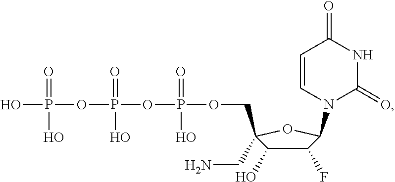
C1(F)C(O)C(COP(OP(OP(O)(=O)O)(=O)O)(=O)O)(CN)OC1N1C(=O)NC(=O)C=C1
